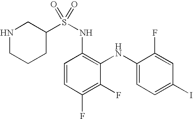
C1=CC(F)=C(F)C(NC2=CC=C(I)C=C2F)=C1NS(=O)(=O)C1CNCCC1
